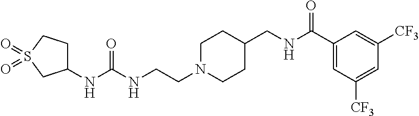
C1N(CCNC(NC2CCS(=O)(=O)C2)=O)CCC(CNC(C2=CC([CF3])=CC([CF3])=C2)=O)C1
